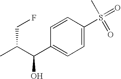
C1=CC(S(=O)(=O)C)=CC=C1C(C(C)CF)O
